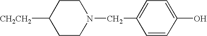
[CH2CH2]C1CCN(CC2=CC=C(O)C=C2)CC1
